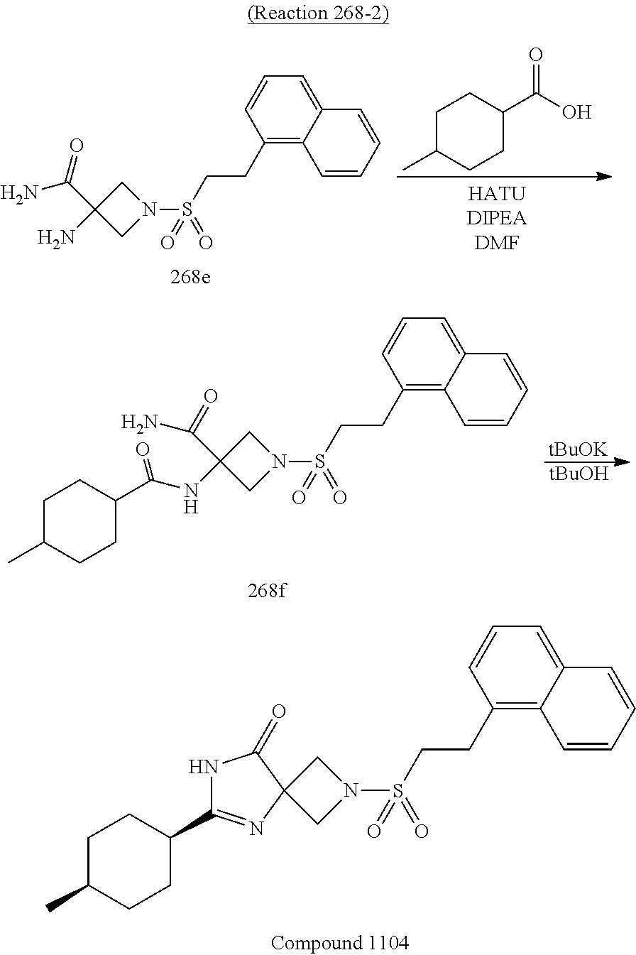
C1(CCS(=O)(=O)N2CC3(C2)N=C(C2CCC(C)CC2)NC3=O)=C2C(=CC=C1)C=CC=C2.C1C(C)CCC(C(=O)O)C1.C1(CCS(=O)(=O)N2CC(C(N)=O)(N)C2)=C2C(=CC=C1)C=CC=C2.[tBuOK].[tBuOH].C1(CCS(=O)(=O)N2CC(C(N)=O)(NC(C3CCC(C)CC3)=O)C2)=C2C(=CC=C1)C=CC=C2
